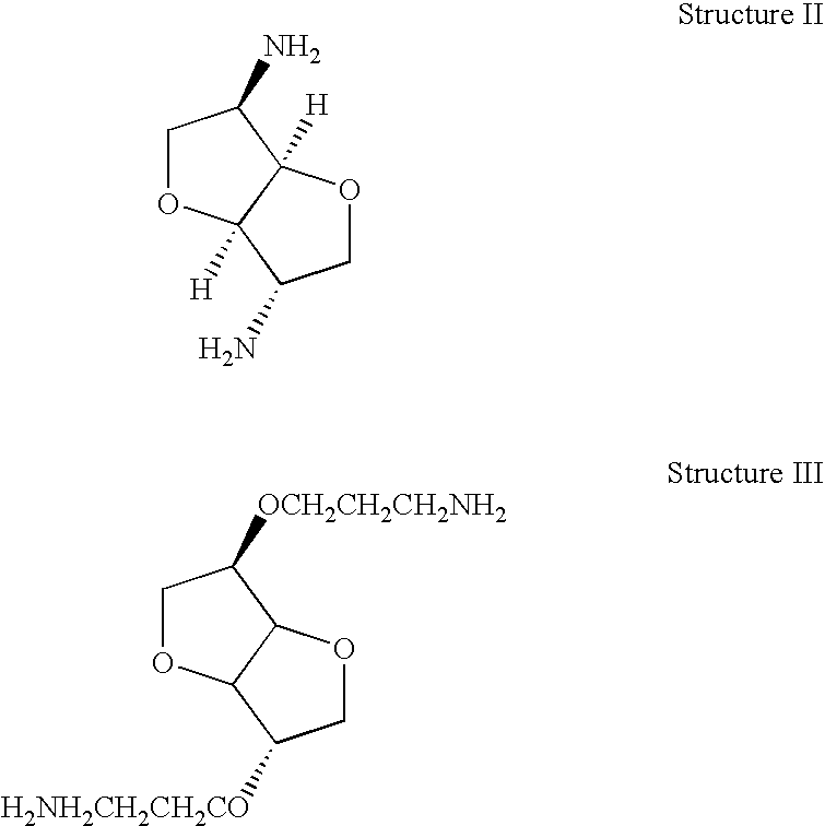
C1OC2([H])C([H])(C1N)OCC2N.C1OC2C(C1[OCH2CH2CH2NH2])OCC2[H2NH2CH2CH2CO]
